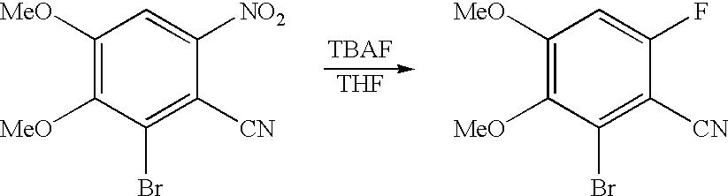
C1([MeO])=C([MeO])C(Br)=C([CN])C([NO2])=C1.C1([MeO])=C([MeO])C(Br)=C([CN])C(F)=C1.[TBAF].[THF]
